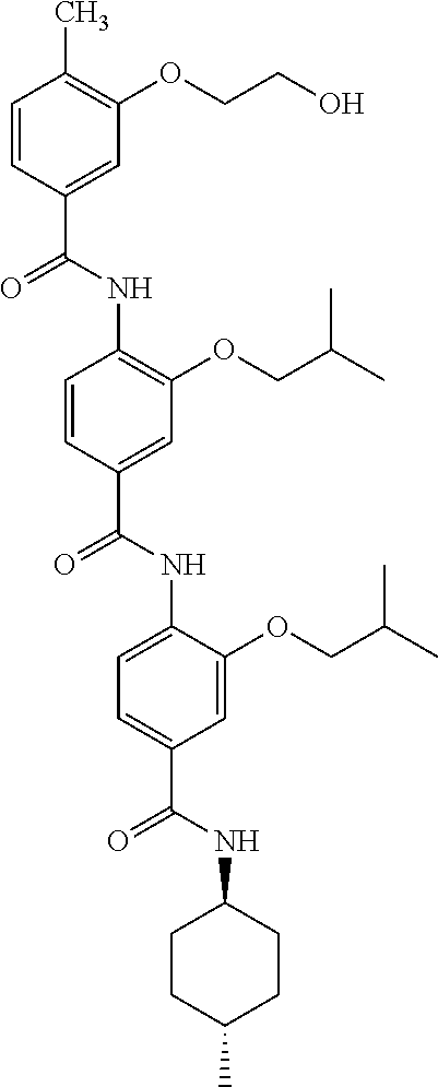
C1=CC(C(NC2=C(OCC(C)C)C=C(C(NC3=CC=C(C(NC4CCC(C)CC4)=O)C=C3OCC(C)C)=O)C=C2)=O)=CC(OCCO)=C1C
